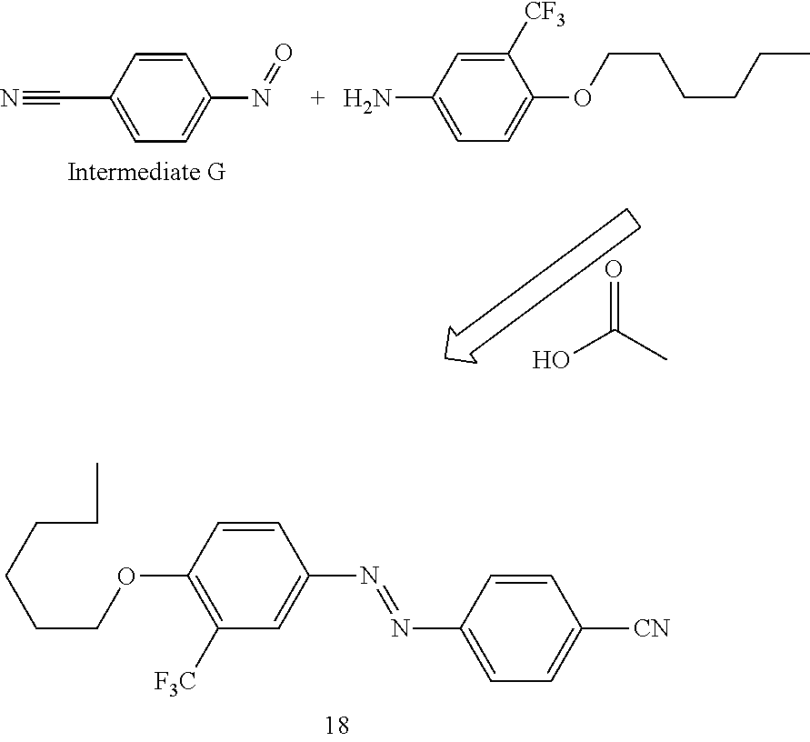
C1=C(N=NC2=CC=C([CN])C=C2)C=CC(OCCCCCC)=C1[F3C].C1=C(N=O)C=CC(C#N)=C1.C1=C(OCCCCCC)C([CF3])=CC(N)=C1.OC(C)=O
